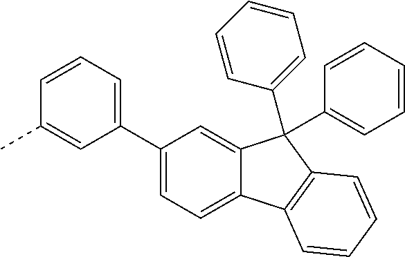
C1(C2=CC=CC(C)=C2)=CC=C2C(=C1)C(C1=CC=CC=C1)(C1=CC=CC=C1)C1=C2C=CC=C1
